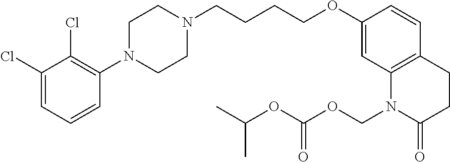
C1=C(Cl)C(Cl)=C(N2CCN(CCCCOC3=CC4=C(C=C3)CCC(=O)N4COC(OC(C)C)=O)CC2)C=C1
